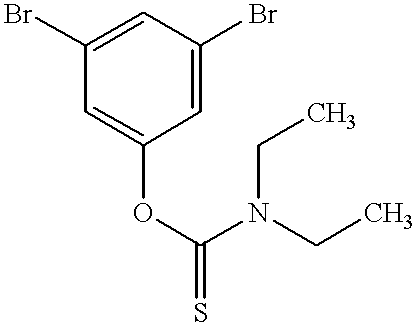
C(OC1=CC(Br)=CC(Br)=C1)(N(CC)CC)=S
